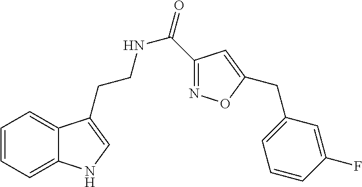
C12=CC=CC=C1C(CCNC(=O)C1=NOC(CC3=CC=CC(F)=C3)=C1)=CN2
